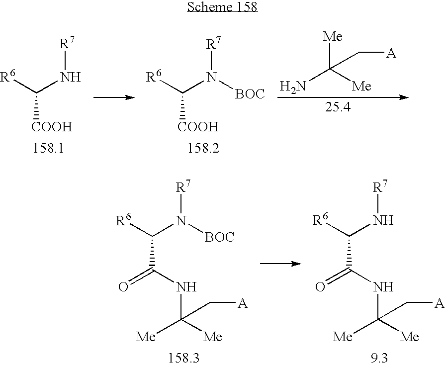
[R6]C(N[R7])[COOH].[R6]C(N([R7])[BOC])[COOH].[Me]C(N)([Me])C[A].[R6]C(N([R7])[BOC])C(=O)NC([Me])([Me])C[A].[R6]C(N[R7])C(=O)NC([Me])([Me])C[A]
